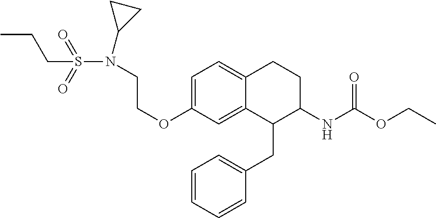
C1=C(OCCN(S(=O)(=O)CCC)C2CC2)C=C2C(=C1)CCC(NC(=O)OCC)C2CC1=CC=CC=C1
